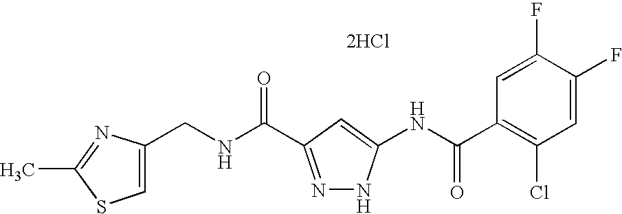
C(NC(=O)C1=NNC(NC(C2=C(Cl)C=C(F)C(F)=C2)=O)=C1)C1=CSC(C)=N1.[2HCl]
